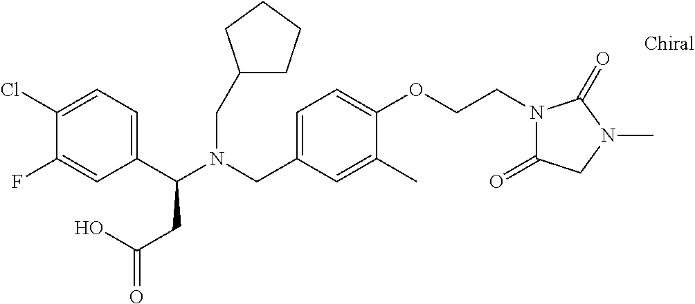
N(CC1=CC=C(OCCN2C(=O)CN(C)C2=O)C(C)=C1)(C(C1=CC=C(Cl)C(F)=C1)CC(=O)O)CC1CCCC1
